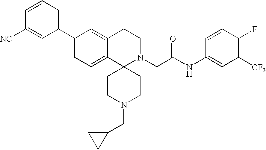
C1(C2=CC=C3C(=C2)CCN(CC(NC2=CC([CF3])=C(F)C=C2)=O)C32CCN(CC3CC3)CC2)=CC=CC([NC])=C1
